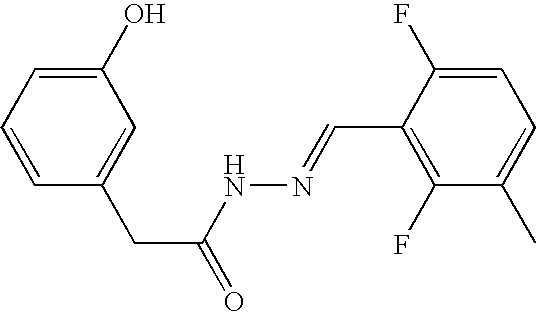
C1(O)=CC=CC(CC(=O)NN=CC2=C(F)C(C)=CC=C2F)=C1
